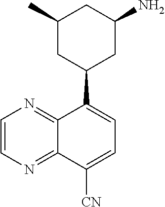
C1(C2CC(N)CC(C)C2)=CC=C([CN])C2=NC=CN=C12
